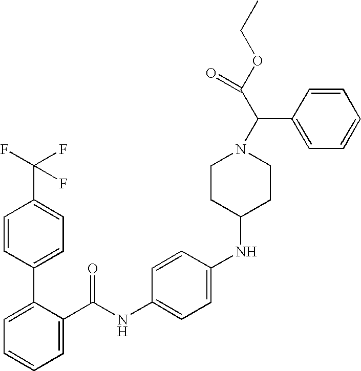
C1=C(C(NC2=CC=C(NC3CCN(C(C(OCC)=O)C4=CC=CC=C4)CC3)C=C2)=O)C(C2=CC=C(C(F)(F)F)C=C2)=CC=C1
